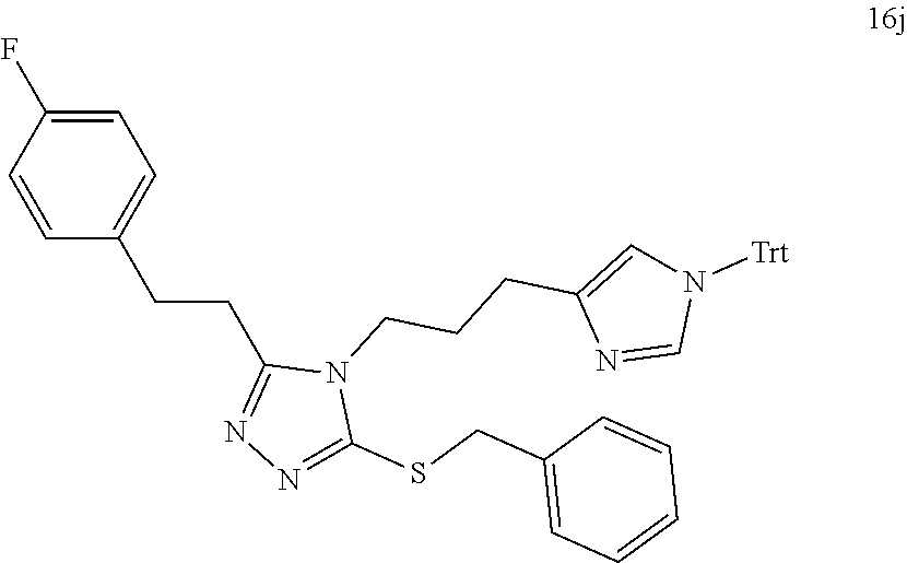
C1=C(F)C=CC(CCC2=NN=C(SCC3=CC=CC=C3)N2CCCC2=CN([Trt])C=N2)=C1
